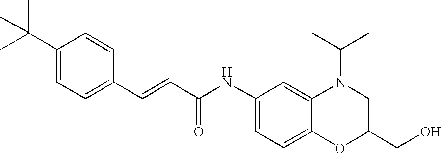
C(=CC(=O)NC1=CC=C2C(=C1)N(C(C)C)CC(CO)O2)C1=CC=C(C(C)(C)C)C=C1
